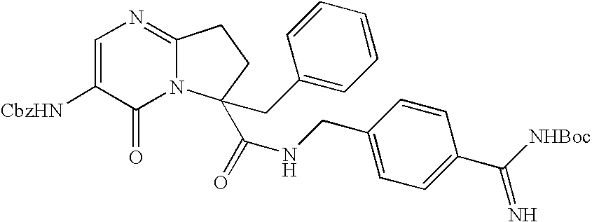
C1=C([CbzHN])C(=O)N2C(=N1)CCC2(C(=O)NCC1=CC=C(C([NHBoc])=N)C=C1)CC1=CC=CC=C1
